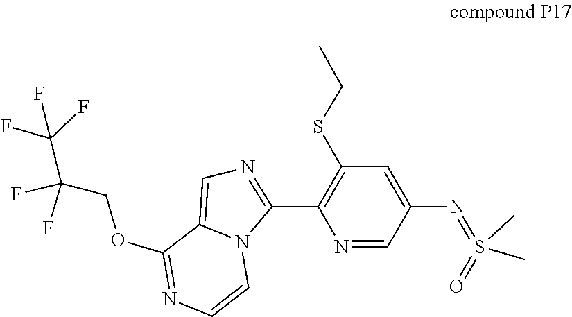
C1=CN=C(OCC(F)(F)C(F)(F)F)C2=CN=C(C3=C(SCC)C=C(N=S(=O)(C)C)C=N3)N12
